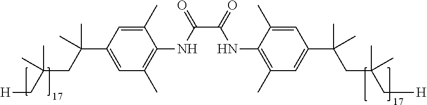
C1(C)=CC(C(CC(C[H])(C)C)(C)C)=CC(C)=C1NC(C(=O)NC1=C(C)C=C(C(C)(CC(C[H])(C)C)C)C=C1C)=O
